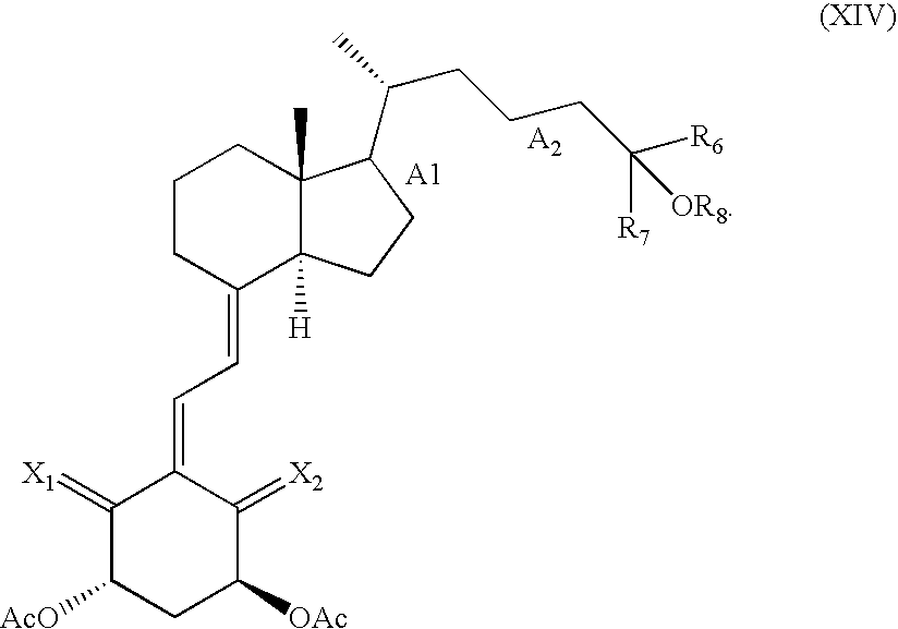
C1(=[X1])C([AcO])CC([OAc])C(=[X2])C1=CC=C1C2([H])C(C)(CCC1)C(C(CCCC([R6])([R7])[OR8])C)CC2
